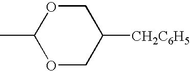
CC1OCC([CH2C6H5])CO1
